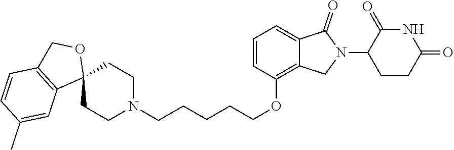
N1C(=O)C(N2C(=O)C3=CC=CC(OCCCCCN4CCC5(CC4)OCC4=C5C=C(C)C=C4)=C3C2)CCC1=O
